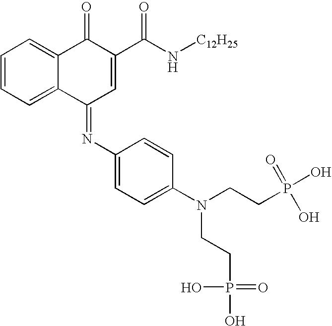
C1=CC=C2C(=C1)C(=O)C(C(=O)N[C12H25])=CC2=NC1=CC=C(N(CCP(O)(=O)O)CCP(O)(=O)O)C=C1
